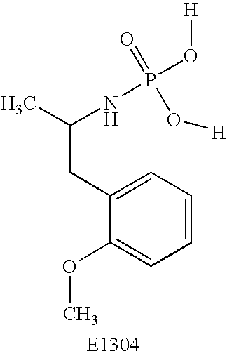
CC(NP(O[H])(O[H])=O)CC1=CC=CC=C1OC
